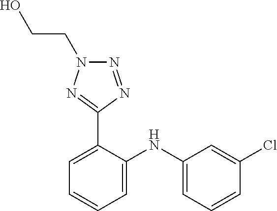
C1=C(Cl)C=CC=C1NC1=CC=CC=C1C1=NN(CCO)N=N1
